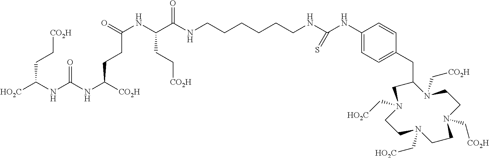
C1C(CC2=CC=C(NC(NCCCCCCNC(C(NC(=O)CCC([CO2H])NC(NC([HO2C])CC[CO2H])=O)CC[CO2H])=O)=S)C=C2)N(C[CO2H])CCN(C[CO2H])CCN(C[HO2C])CCN1C[HO2C]
